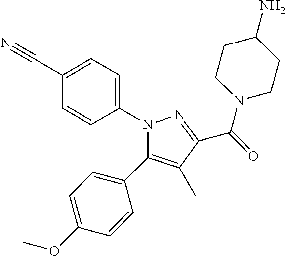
N1(C2=CC=C(C#N)C=C2)C(C2=CC=C(OC)C=C2)=C(C)C(C(=O)N2CCC(N)CC2)=N1
